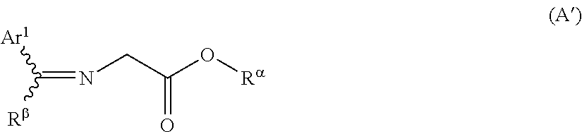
C(=NCC(O[Ra])=O)([Rb])[Ar1]
